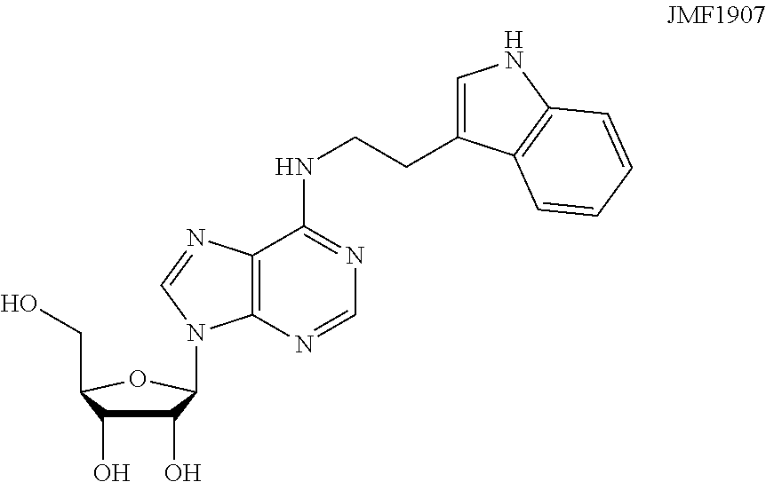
C1(O)C(O)C(CO)OC1N1C2=C(C(NCCC3=CNC4=C3C=CC=C4)=NC=N2)N=C1
